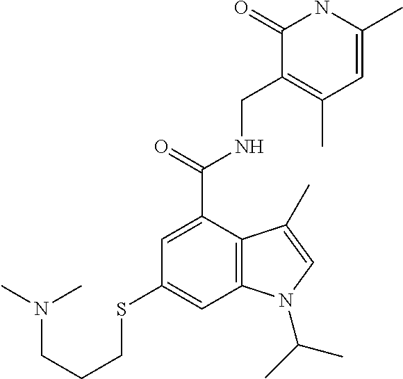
S(C1=CC2=C(C(C(=O)NCC3=C(C)C=C(C)NC3=O)=C1)C(C)=CN2C(C)C)CCCN(C)C
